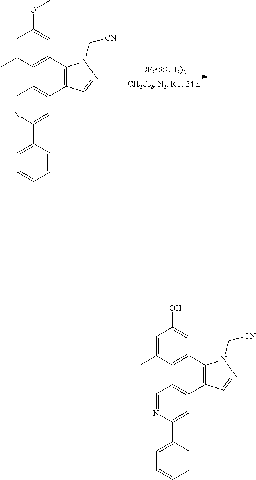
C1=C(C)C=C(C2=C(C3=CC=NC(C4=CC=CC=C4)=C3)C=NN2C[CN])C=C1OC.[BF3S(CH3)2].C1=C(C)C=C(C2=C(C3=CC=NC(C4=CC=CC=C4)=C3)C=NN2C[CN])C=C1O
